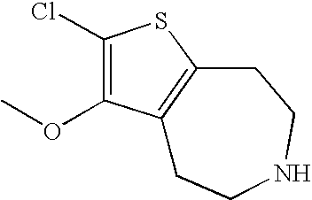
C12=C(CCNCC1)SC(Cl)=C2OC
